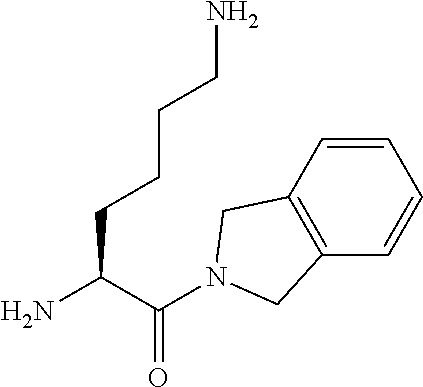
C(C(=O)N1CC2=C(C=CC=C2)C1)(CCCCN)N
